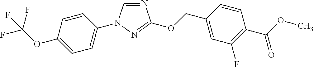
N1=CN(C2=CC=C(OC(F)(F)F)C=C2)N=C1OCC1=CC(F)=C(C(OC)=O)C=C1
